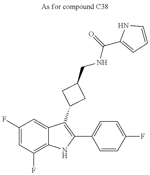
C1(F)=CC(F)=C2C(=C1)C(C1CC(CNC(=O)C3=CC=CN3)C1)=C(C1=CC=C(F)C=C1)N2
